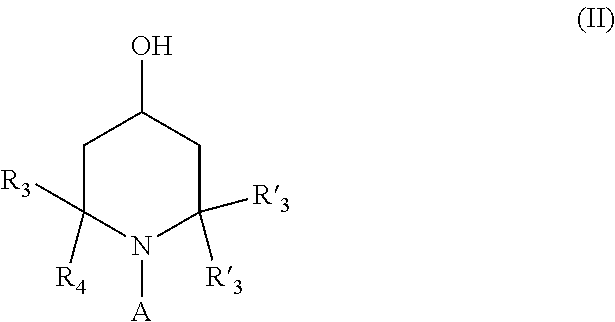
C1C([R3])([R4])N([A])C([R3])([R3])CC1O
